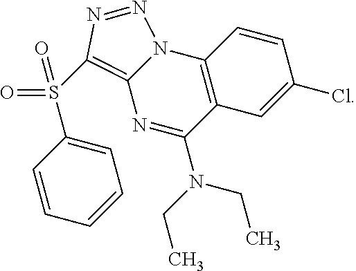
N12C(=C(S(C3=CC=CC=C3)(=O)=O)N=N1)N=C(N(CC)CC)C1=C2C=CC(Cl)=C1
